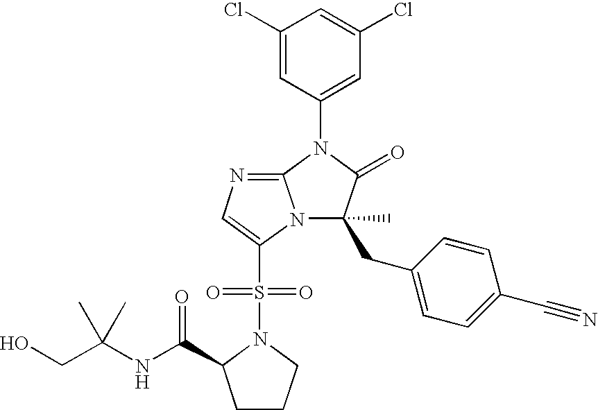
C1(Cl)=CC(N2C3=NC=C(S(N4C(C(=O)NC(CO)(C)C)CCC4)(=O)=O)N3C(C)(CC3=CC=C(C#N)C=C3)C2=O)=CC(Cl)=C1
